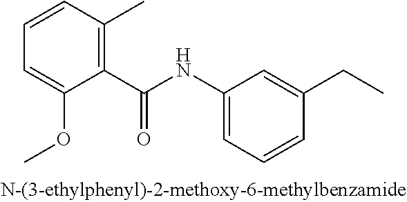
C1=CC=C(OC)C(C(NC2=CC=CC(CC)=C2)=O)=C1C
